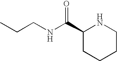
C1(C(NCCC)=O)CCCCN1
